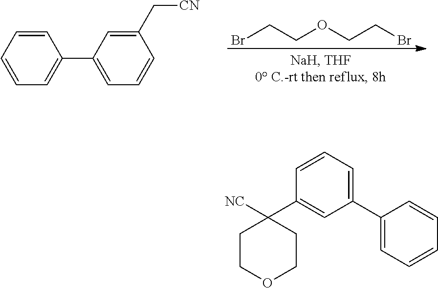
BrCCOCCBr.C1=CC=C(C2=CC=CC(C[CN])=C2)C=C1.C1=C(C2=CC=CC(C3([NC])CCOCC3)=C2)C=CC=C1
